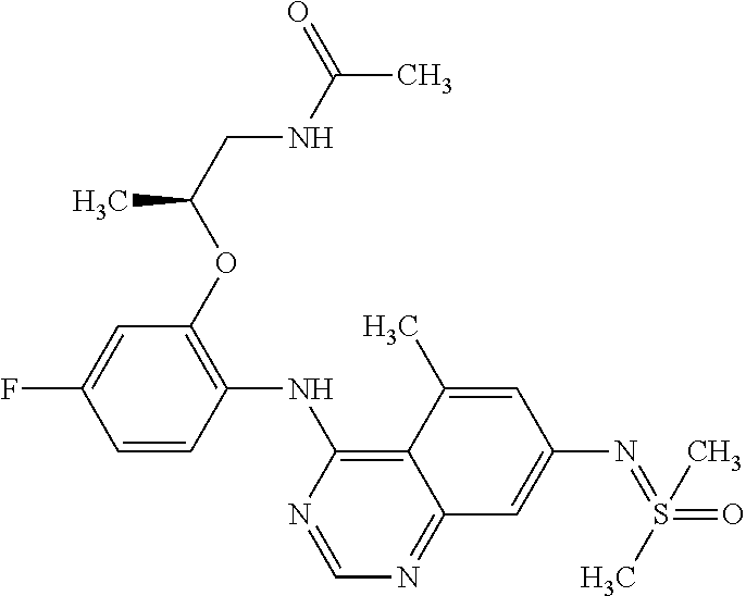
C1(OC(CNC(C)=O)C)=C(NC2=C3C(=NC=N2)C=C(N=S(C)(=O)C)C=C3C)C=CC(F)=C1
